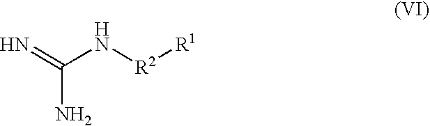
N=C(N[R2][R1])N
